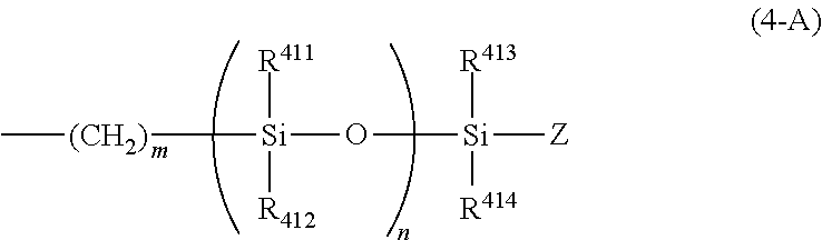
C[(CH2)][Si](O[Si]([Z])([R413])[R414])([R411])[R412]
